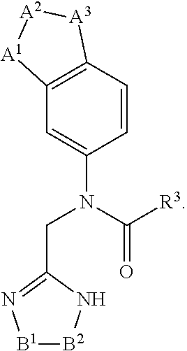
C12=C(C=CC(N(CC3=N[B1][B2]N3)C([R3])=O)=C1)[A3][A2][A1]2
